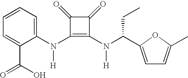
N(C1=C(N(C(CC)C2=CC=C(C)O2)[H])C(=O)C1=O)(C1=CC=CC=C1C(O)=O)[H]
